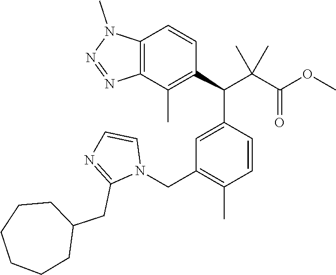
C12=C(C(C)=C(C(C(C(OC)=O)(C)C)C3=CC(CN4C=CN=C4CC4CCCCCC4)=C(C)C=C3)C=C1)N=NN2C
